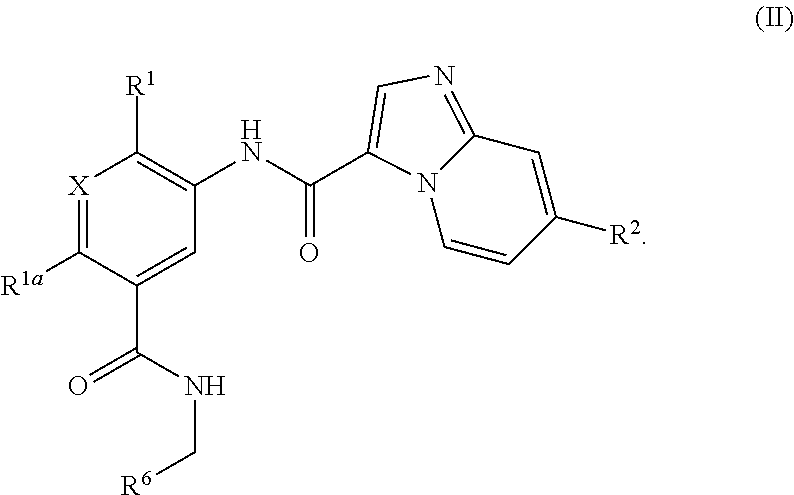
[X]1=C([R1a])C(C(NC[R6])=O)=CC(NC(=O)C2=CN=C3C=C([R2])C=CN32)=C1[R1]
